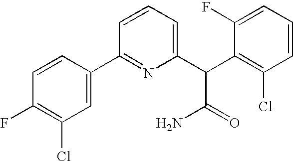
C1(F)=C(Cl)C=C(C2=NC(C(C3=C(Cl)C=CC=C3F)C(=O)N)=CC=C2)C=C1
